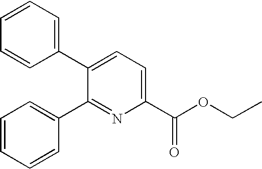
C1=CC=C(C2=CC=C(C(=O)OCC)N=C2C2=CC=CC=C2)C=C1
